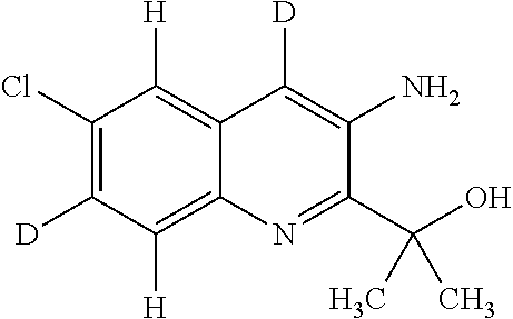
C12=C([H])C(Cl)=C([D])C([H])=C1N=C(C(O)(C)C)C(N)=C2[D]
